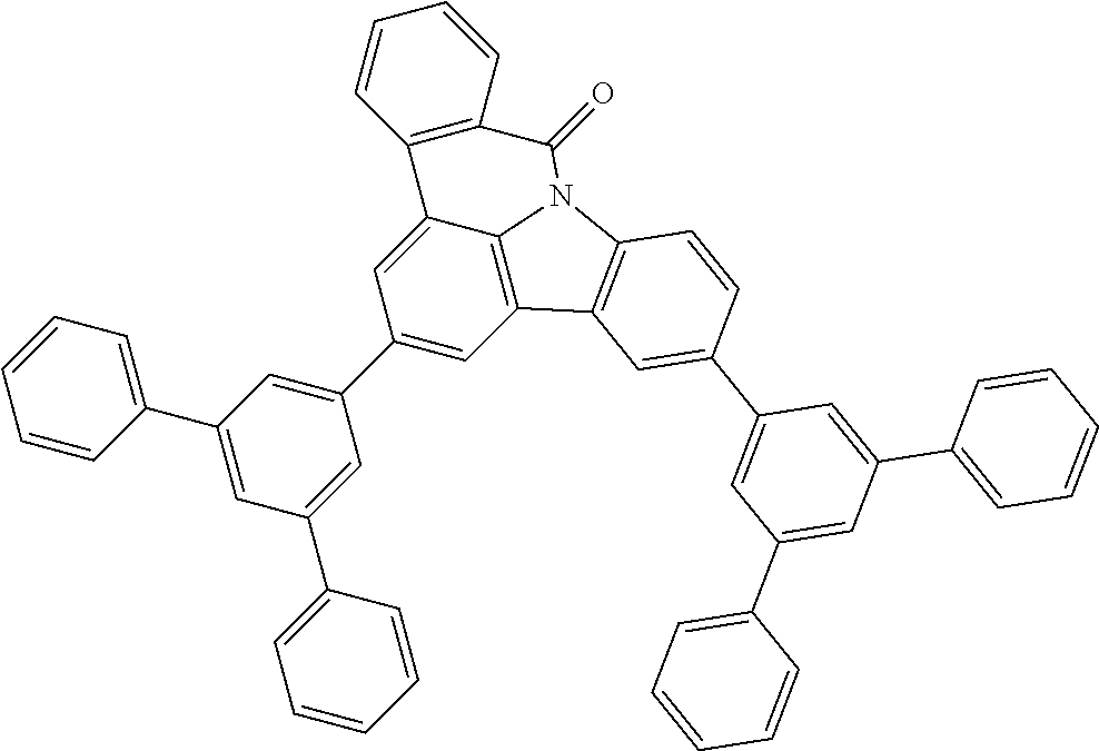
C1(C2=CC(C3=CC=CC=C3)=CC(C3=CC=CC=C3)=C2)=CC2=C3C(=C1)C1=C(C=CC=C1)C(=O)N3C1=C2C=C(C2=CC(C3=CC=CC=C3)=CC(C3=CC=CC=C3)=C2)C=C1
